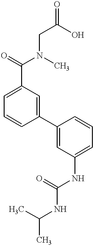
C1(C(=O)N(CC(O)=O)C)=CC=CC(C2=CC(NC(NC(C)C)=O)=CC=C2)=C1
